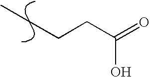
CCCCC(=O)O
